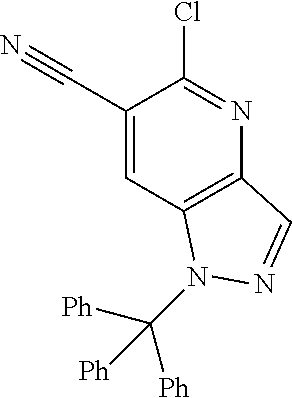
C1(C#N)=CC2=C(N=C1Cl)C=NN2C([Ph])([Ph])[Ph]
